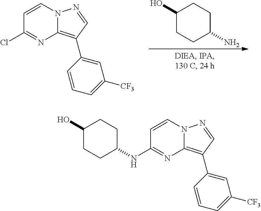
N12C(=C(C3=CC([CF3])=CC=C3)C=N1)N=C(Cl)C=C2.C1(O)CCC(N)CC1.N12C(=C(C3=CC([CF3])=CC=C3)C=N1)N=C(NC1CCC(O)CC1)C=C2
